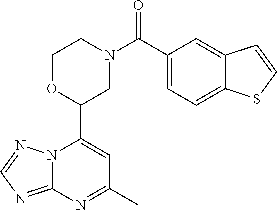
N12C(=NC=N1)N=C(C)C=C2C1CN(C(=O)C2=CC=C3C(=C2)C=CS3)CCO1
